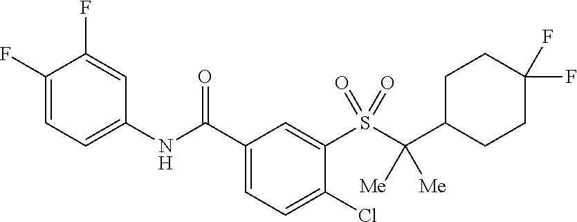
C1(F)=CC=C(NC(C2=CC=C(Cl)C(S(=O)(=O)C(C3CCC(F)(F)CC3)([Me])[Me])=C2)=O)C=C1F
